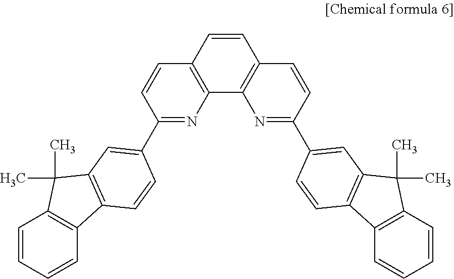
C1=CC2=C(C3=C1C=CC(C1=CC4=C(C5=C(C=CC=C5)C4(C)C)C=C1)=N3)N=C(C1=CC3=C(C4=C(C=CC=C4)C3(C)C)C=C1)C=C2
